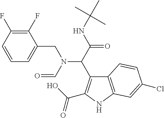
N(CC1=CC=CC(F)=C1F)(C=O)C(C(=O)NC(C)(C)C)C1=C(C(O)=O)NC2=C1C=CC(Cl)=C2
